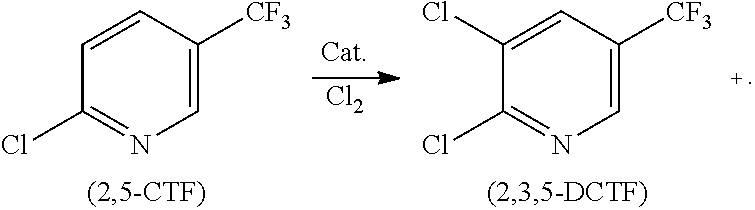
C1=C([CF3])C=CC(Cl)=N1.[Cl2].C1=C([CF3])C=C(Cl)C(Cl)=N1
